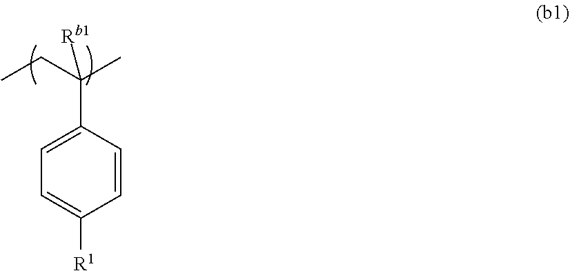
C1=C(C(CC)(C)[Rb1])C=CC([R1])=C1
